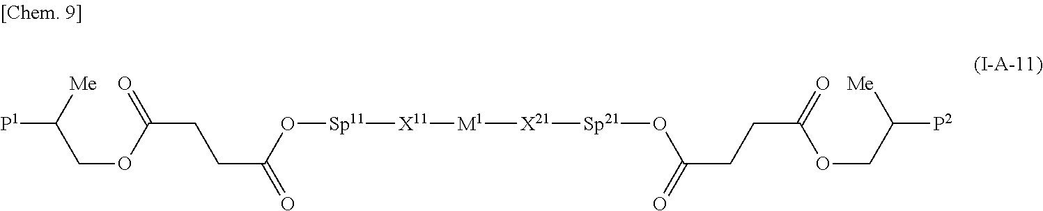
[P1]C([Me])COC(CCC(=O)O[Sp11][X11][M1][X21][Sp21]OC(CCC(=O)OCC([P2])[Me])=O)=O
